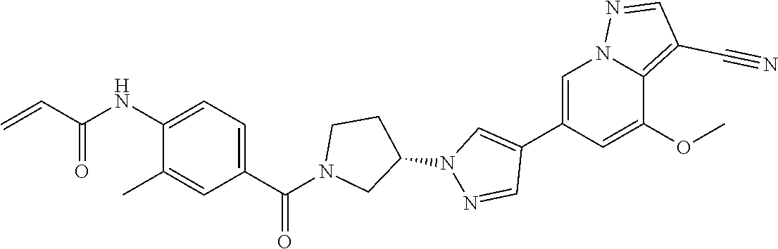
C1=C(C2=CN(C3CCN(C(C4=CC=C(NC(C=C)=O)C(C)=C4)=O)C3)N=C2)C=C(OC)C2=C(C#N)C=NN12
